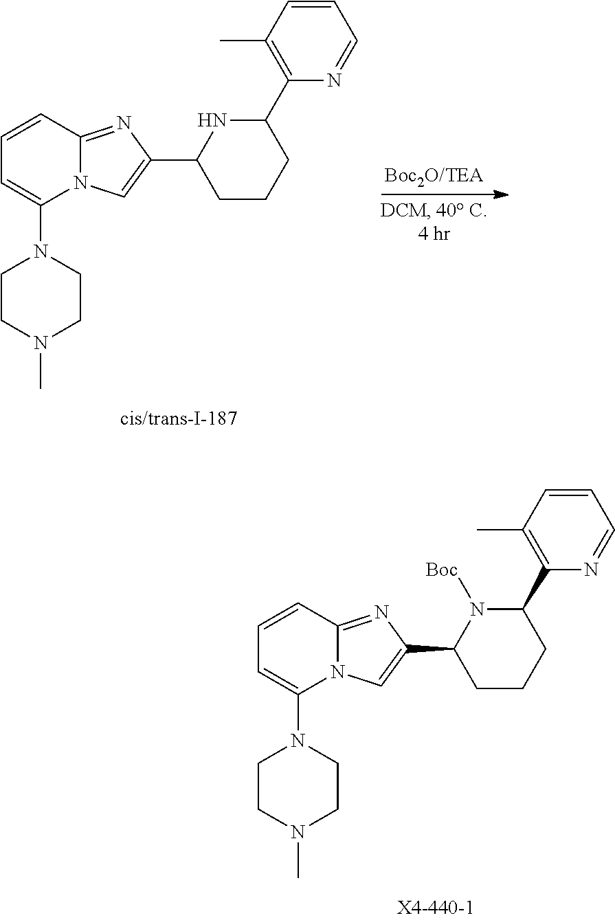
C1=CC2=NC(C3CCCC(C4=C(C)C=CC=N4)N3[Boc])=CN2C(N2CCN(C)CC2)=C1.C1=CC2=NC(C3CCCC(C4=C(C)C=CC=N4)N3)=CN2C(N2CCN(C)CC2)=C1
